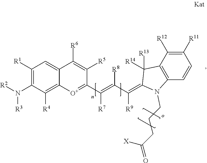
C12=CC([R1])=C(N([R2])[R3])C([R4])=C1[O+]=C(C(=C([R8])C([R9])=C1C([R13])([R14])C3=C(C=CC([R11])=C3[R12])N1CCCC(=O)[X])[R7])C([R5])=C2[R6]
